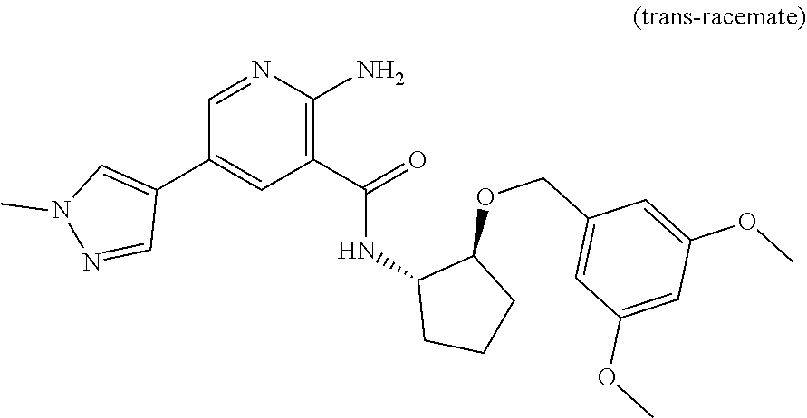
C1=NC(N)=C(C(=O)NC2CCCC2OCC2=CC(OC)=CC(OC)=C2)C=C1C1=CN(C)N=C1
